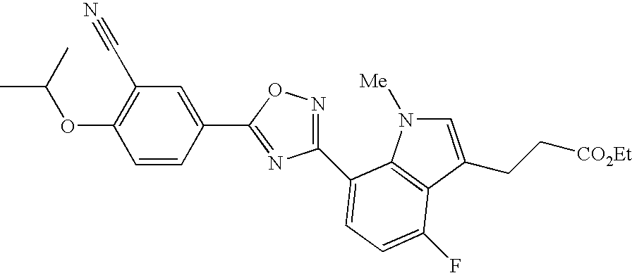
C1(OC(C)C)=C(C#N)C=C(C2=NC(C3=CC=C(F)C4=C3N([Me])C=C4CC[CO2Et])=NO2)C=C1
